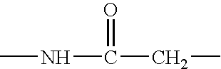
CNC(=O)CC
